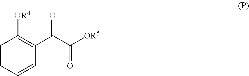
C1(C(C(=O)[OR5])=O)=C([OR4])C=CC=C1
